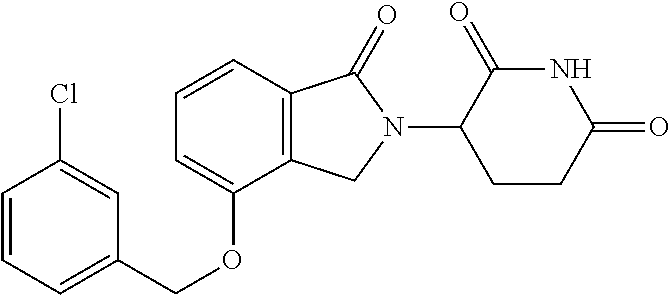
C1=CC=C(COC2=CC=CC3=C2CN(C2CCC(=O)NC2=O)C3=O)C=C1Cl
